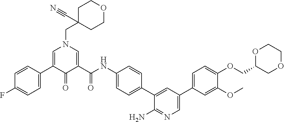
C1=C(C2=CC=C(F)C=C2)C(=O)C(C(NC2=CC=C(C3=CC(C4=CC=C(OCC5COCCO5)C(OC)=C4)=CN=C3N)C=C2)=O)=CN1CC1(C#N)CCOCC1
